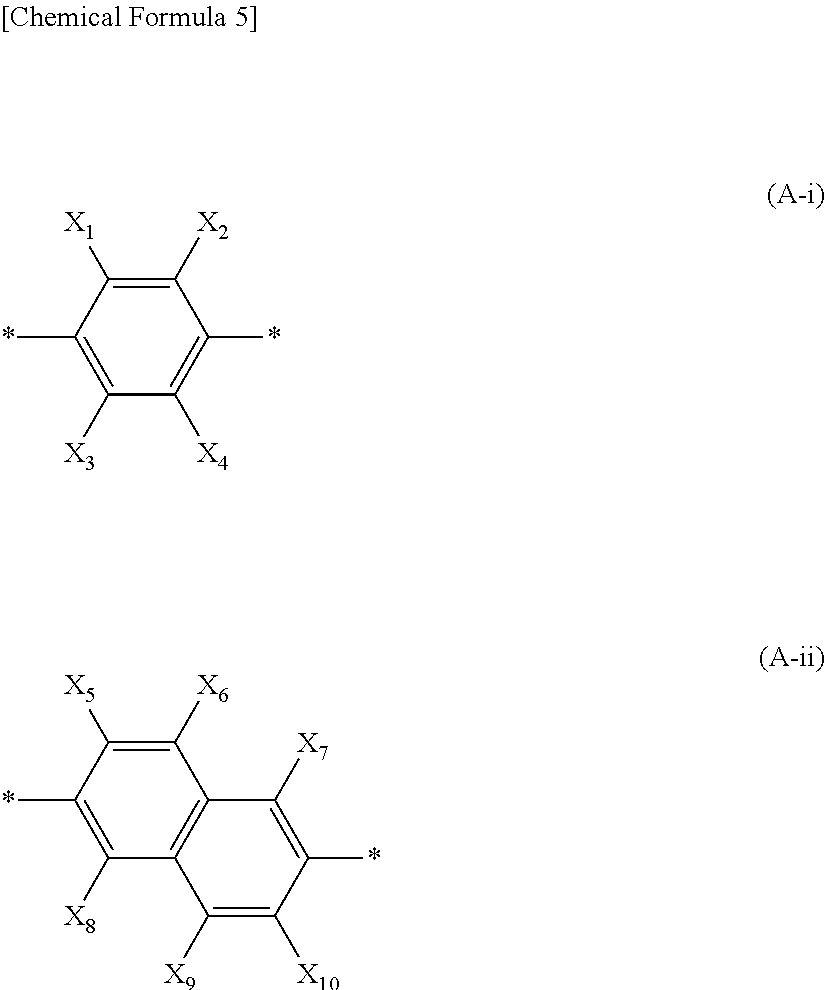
C1([X2])=C([X1])C(*)=C([X3])C([X4])=C1*.C1([X6])=C([X5])C(*)=C([X8])C2=C1C([X7])=C(*)C([X10])=C2[X9]
